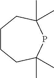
C1CCC(C)(C)PC(C)(C)C1
